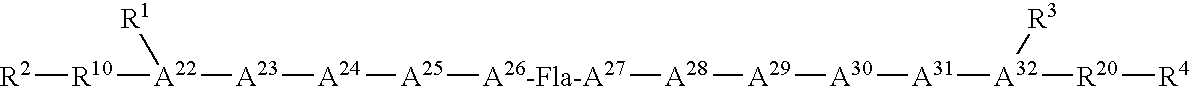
[R2][R10][A22]([A23][A24][A25][A26-Fla-A27][A28][A29][A30][A31][A32]([R20][R4])[R3])[R1]
